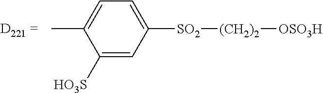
C1([HO3S])=CC([SO2][(CH2)2][OSO3H])=CC=C1C
